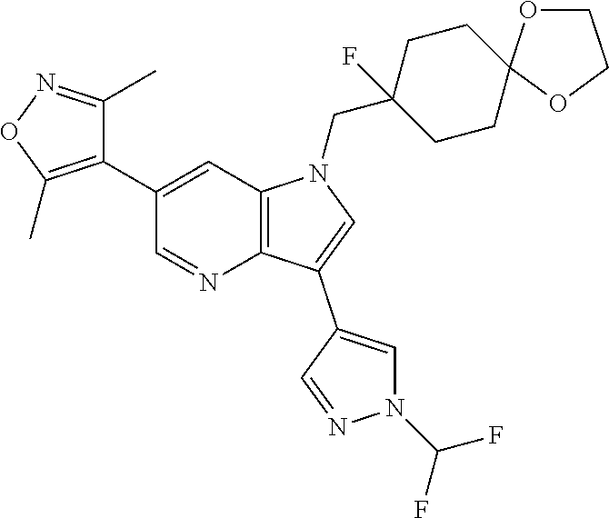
C12=C(C=C(C3=C(C)ON=C3C)C=N1)N(CC1(F)CCC3(CC1)OCCO3)C=C2C1=CN(C(F)F)N=C1
